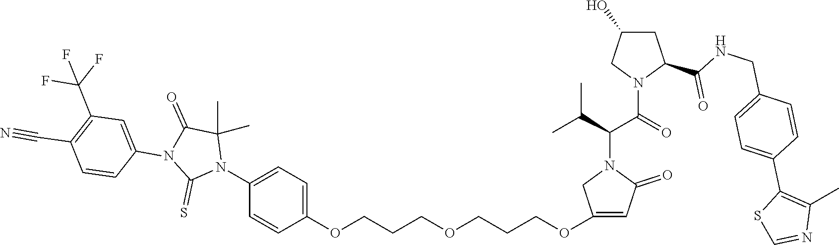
C(CCOC1=CC=C(N2C(C)(C)C(=O)N(C3=CC(C(F)(F)F)=C(C#N)C=C3)C2=S)C=C1)OCCCOC1=CC(=O)N(C(C(N2C(C(=O)NCC3=CC=C(C4=C(C)N=CS4)C=C3)CC(O)C2)=O)C(C)C)C1
